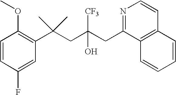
C1(F)=CC(C(CC(CC2=NC=CC3=C2C=CC=C3)([CF3])O)(C)C)=C(OC)C=C1
